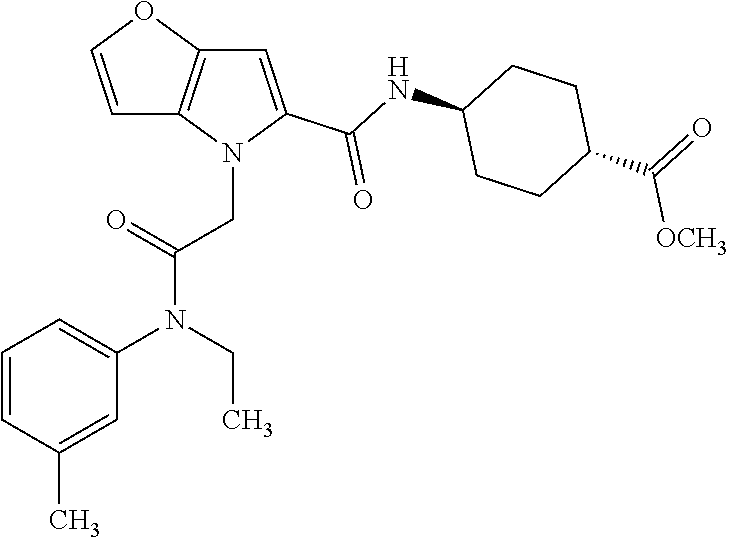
C1(C)=CC(N(CC)C(=O)CN2C(C(=O)NC3CCC(C(=O)[OCH3])CC3)=CC3=C2C=CO3)=CC=C1
